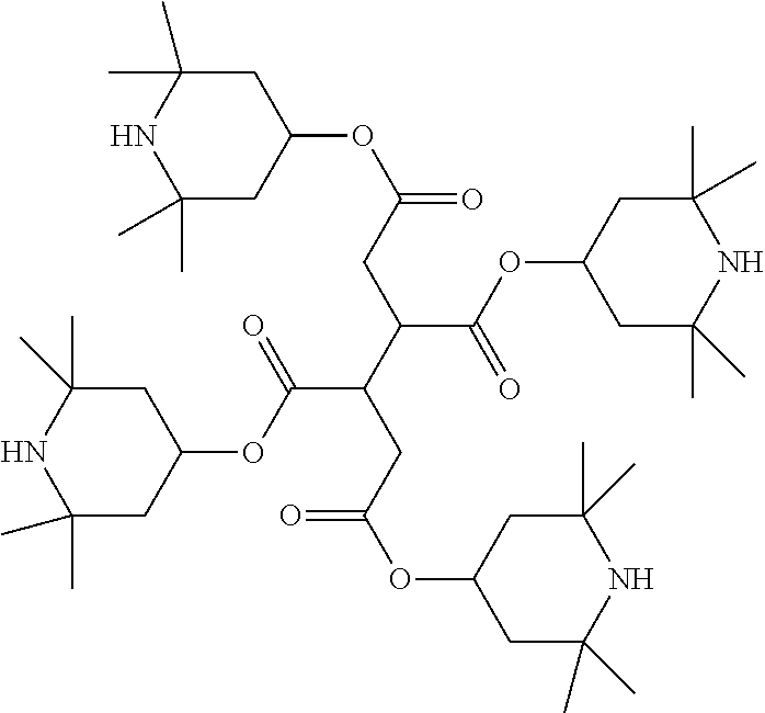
C1(C)(C)CC(OC(CC(C(CC(OC2CC(C)(C)NC(C)(C)C2)=O)C(OC2CC(C)(C)NC(C)(C)C2)=O)C(OC2CC(C)(C)NC(C)(C)C2)=O)=O)CC(C)(C)N1
